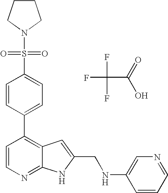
C1=CN=C2C(=C1C1=CC=C(S(=O)(N3CCCC3)=O)C=C1)C=C(CNC1=CN=CC=C1)N2.FC(F)(F)C(O)=O
